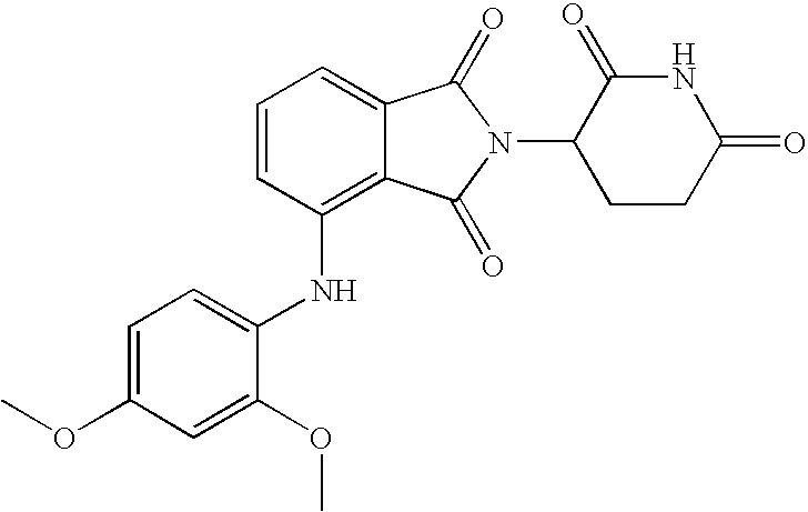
N(C1=C2C(=CC=C1)C(=O)N(C1CCC(=O)NC1=O)C2=O)C1=CC=C(OC)C=C1OC
